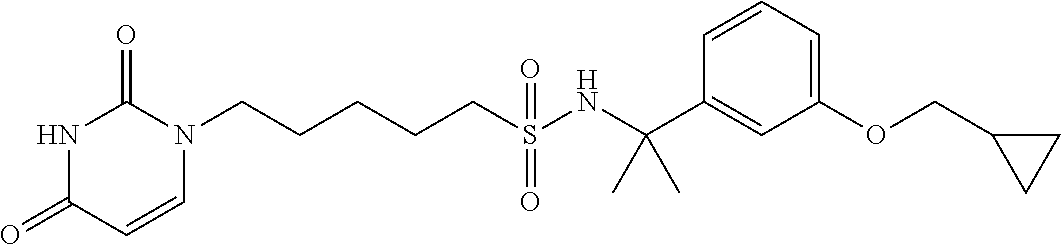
C(CCCS(NC(C1=CC(OCC2CC2)=CC=C1)(C)C)(=O)=O)CN1C(=O)NC(=O)C=C1
